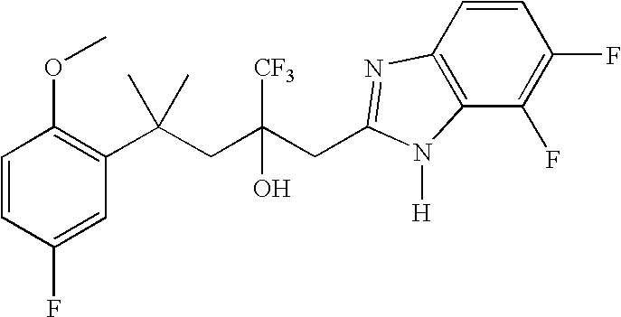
C1(F)=CC(C(CC(CC2=NC3=C(C(F)=C(F)C=C3)N2[H])([CF3])O)(C)C)=C(OC)C=C1
